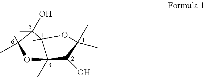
C1(O)C(C)(C)OC2(C)C1(C)OC(C)(C)C2(C)O
